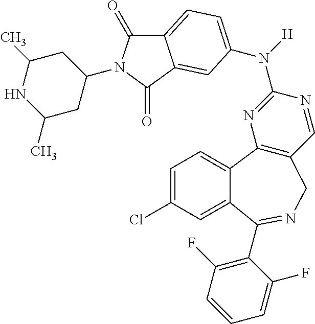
C1=C2C(=CC=C1N([H])C1=NC3=C(C=N1)CN=C(C1=C(F)C=CC=C1F)C1=CC(Cl)=CC=C31)C(=O)N(C1CC(C)NC(C)C1)C2=O
